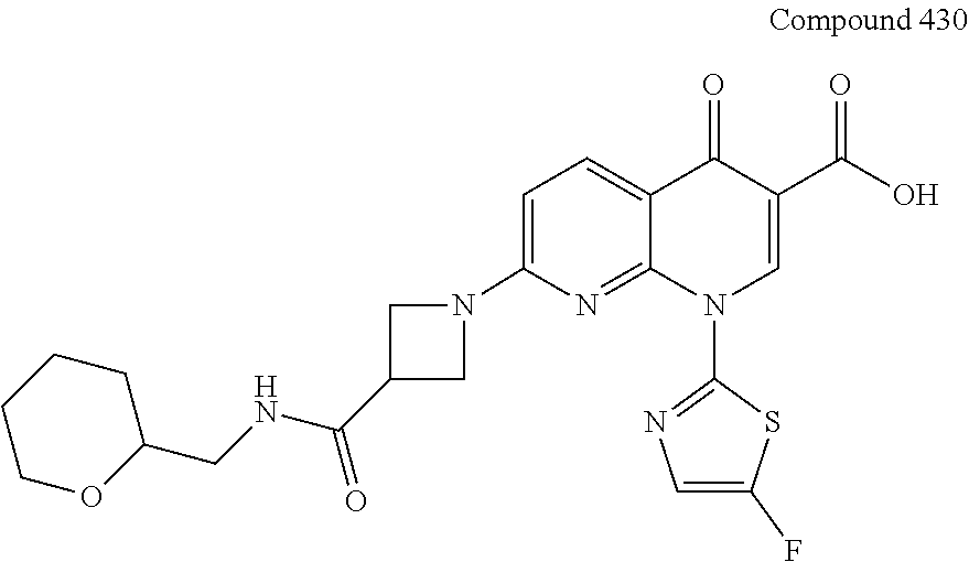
C1=C(N2CC(C(NCC3CCCCO3)=O)C2)N=C2C(=C1)C(=O)C(C(O)=O)=CN2C1=NC=C(F)S1
